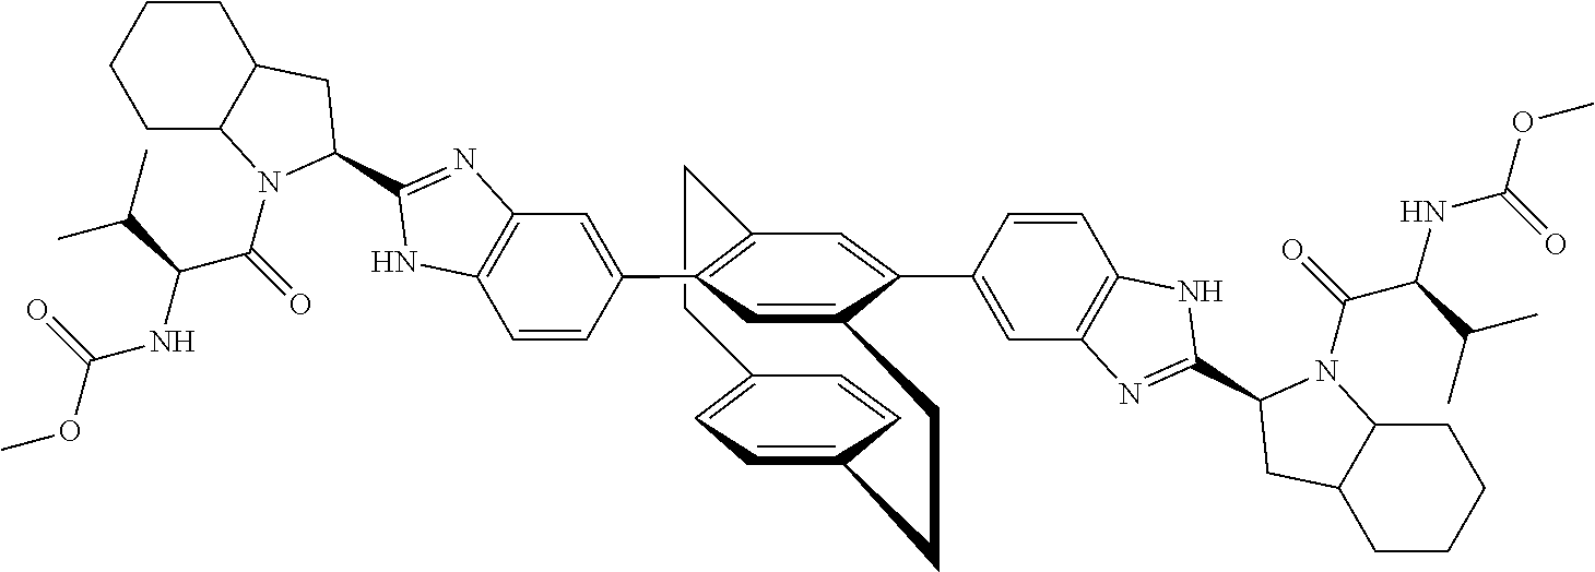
C1=CC(C2=C3C=C(C4=CC5=C(C=C4)NC(C4N(C(C(NC(OC)=O)C(C)C)=O)C6CCCCC6C4)=N5)C(=C2)CCC2=CC=C(C=C2)CC3)=CC2=C1NC(C1CC3CCCCC3N1C(=O)C(NC(OC)=O)C(C)C)=N2
